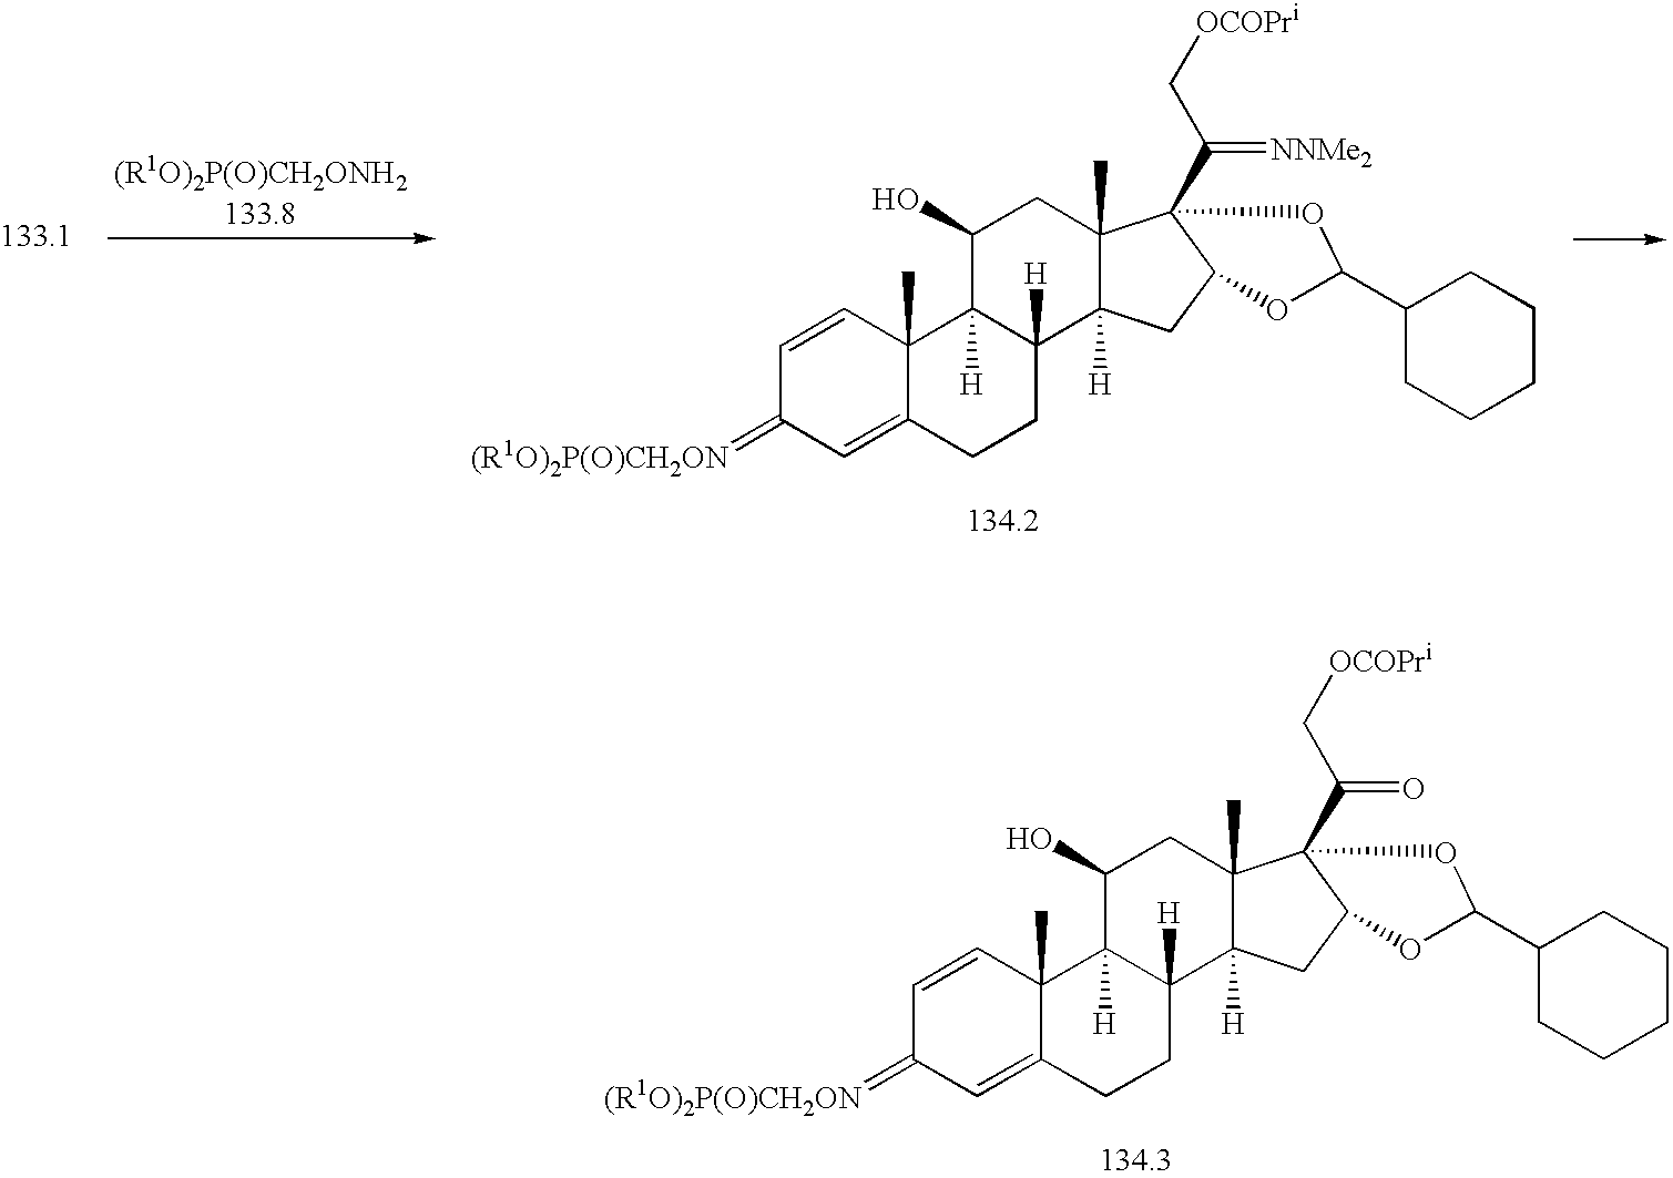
C1=CC2(C)C(=CC1=[(R1O)2P(O)CH2ON])CCC1([H])C2([H])C(O)CC2(C)C1([H])CC1C2(C(=[NNMe2])C[OCOPri])OC(C2CCCCC2)O1.C1=CC2(C)C(=CC1=[(R1O)2P(O)CH2ON])CCC1([H])C2([H])C(O)CC2(C)C1([H])CC1C2(C(=O)C[OCOPri])OC(C2CCCCC2)O1
